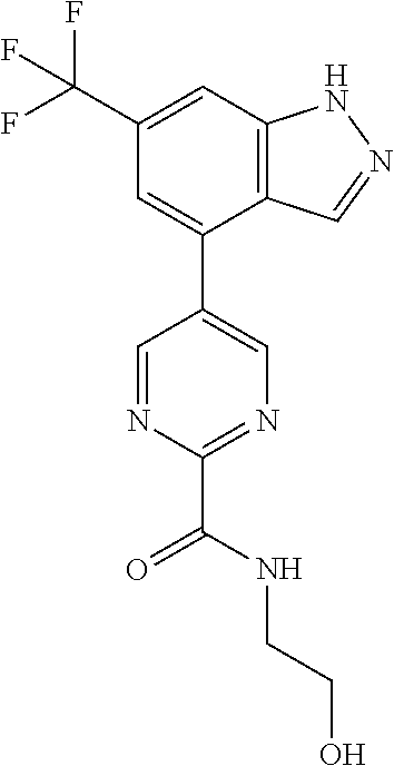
C12=C(C=C(C(F)(F)F)C=C1C1=CN=C(C(NCCO)=O)N=C1)NN=C2
